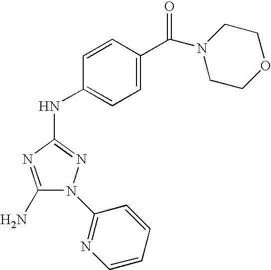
C1(N)=NC(NC2=CC=C(C(N3CCOCC3)=O)C=C2)=NN1C1=NC=CC=C1
